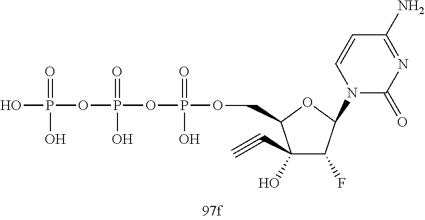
O(P(=O)(O)OCC1C(O)(C#C)C(F)C(N2C(=O)N=C(N)C=C2)O1)P(OP(O)(=O)O)(=O)O
